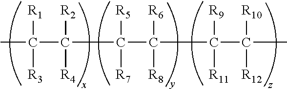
CC(C(C(C([R6])([R8])C(C(C)([R10])[R12])([R9])[R11])([R5])[R7])([R2])[R4])([R1])[R3]
